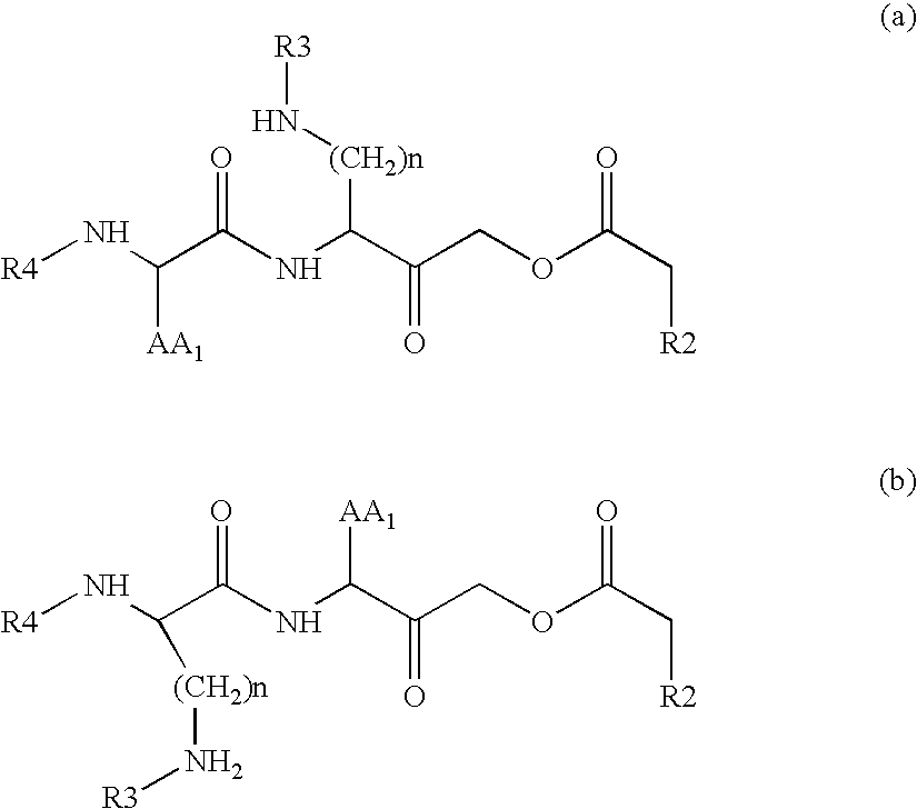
[R4]NC(C(NC(C(COC(C[R2])=O)=O)[(CH2)n]N[R3])=O)[AA1].[R4]NC(C(NC(C(COC(C[R2])=O)=O)[AA1])=O)[(CH2)n]N[R3]
